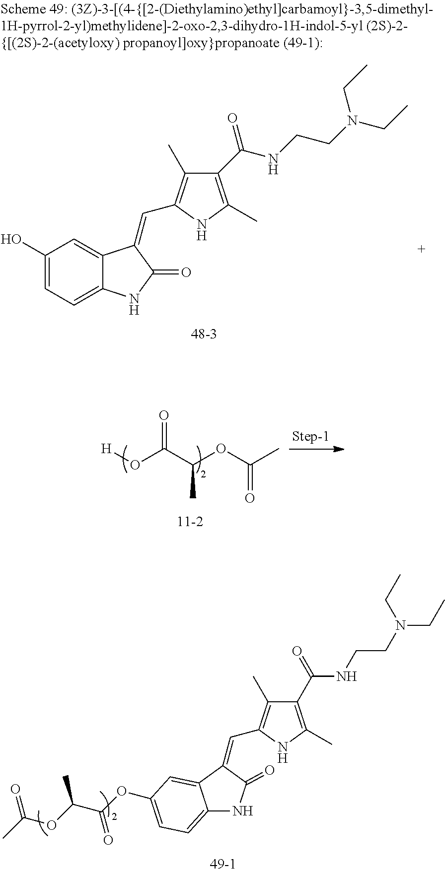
O=C(O[H])C(C)OC(C)=O.C1(C(=O)NCCN(CC)CC)=C(C)NC(C=C2C(=O)NC3=CC=C(OC(C(OC(C)=O)C)=O)C=C32)=C1C.C1(O)=CC=C2C(=C1)C(=CC1=C(C)C(C(=O)NCCN(CC)CC)=C(C)N1)C(=O)N2
